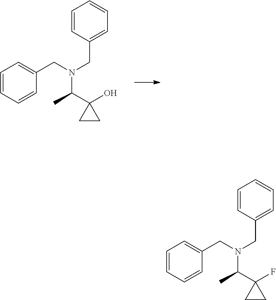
C1=CC(CN(CC2=CC=CC=C2)C(C2(O)CC2)C)=CC=C1.C1=CC(CN(CC2=CC=CC=C2)C(C2(F)CC2)C)=CC=C1
